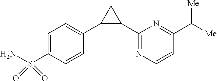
C1=C(S(N)(=O)=O)C=CC(C2C(C3=NC=CC(C([Me])[Me])=N3)C2)=C1
